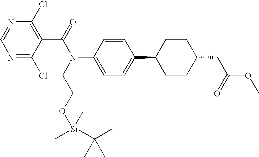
N1=C(Cl)C(C(N(CCO[Si](C)(C(C)(C)C)C)C2=CC=C(C3CCC(CC(=O)OC)CC3)C=C2)=O)=C(Cl)N=C1
